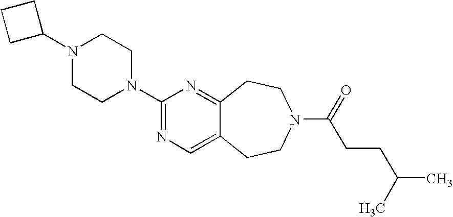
C1C(N2CCN(C3=NC=C4C(=N3)CCN(C(CCC(C)C)=O)CC4)CC2)CC1
